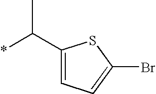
C1(C(*)C)=CC=C(Br)S1
